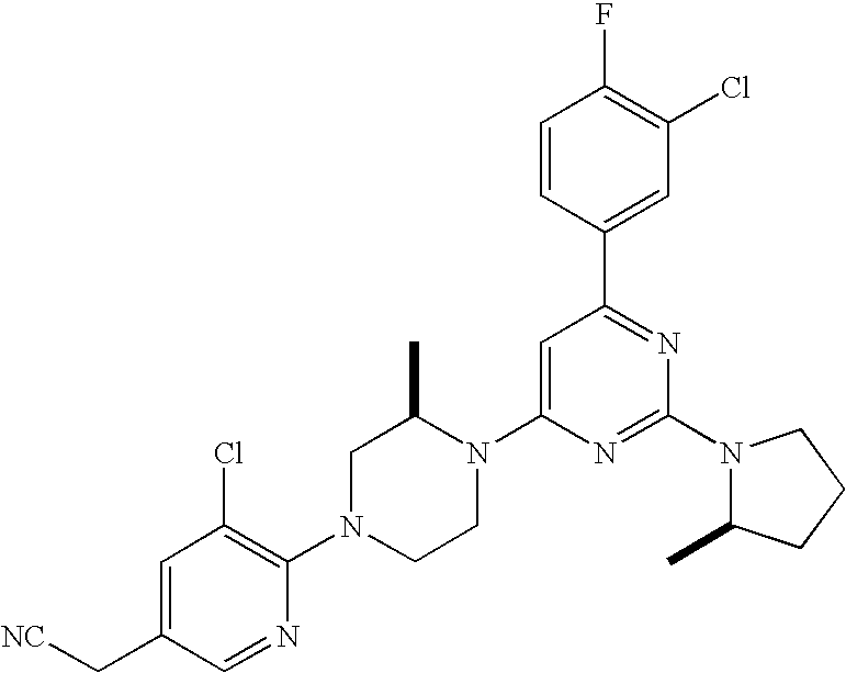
C1=C(C[NC])C=NC(N2CCN(C3=CC(C4=CC(Cl)=C(F)C=C4)=NC(N4C(C)CCC4)=N3)C(C)C2)=C1Cl
